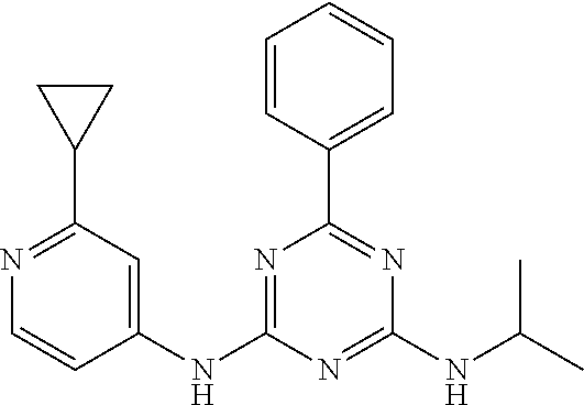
C1=CC(C2=NC(NC(C)C)=NC(NC3=CC(C4CC4)=NC=C3)=N2)=CC=C1
